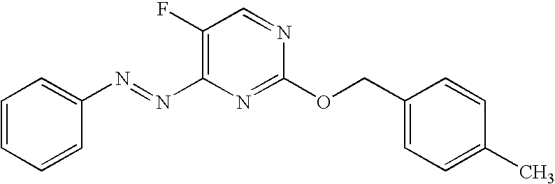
C1(F)=C(N=NC2=CC=CC=C2)N=C(OCC2=CC=C(C)C=C2)N=C1
